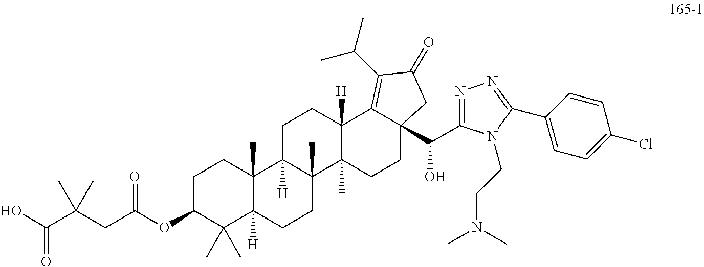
C1C(OC(CC(C(O)=O)(C)C)=O)C(C)(C)C2([H])C(C)(C1)C1([H])C(C)(CC2)C2(C)C([H])(CC1)C1=C(C(C)C)C(=O)CC1(C(C1=NN=C(C3=CC=C(Cl)C=C3)N1CCN(C)C)O)CC2
